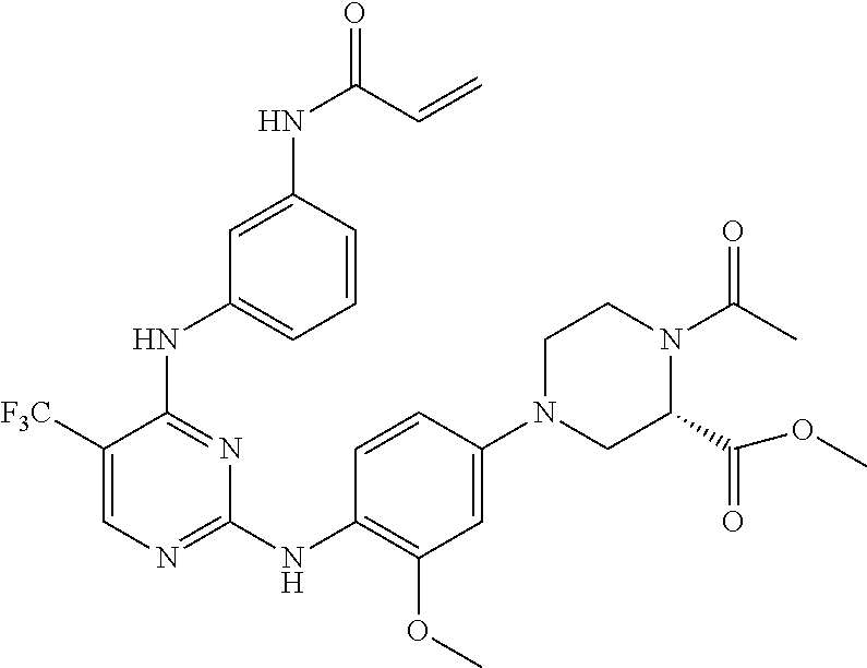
C1(C(=O)OC)N(C(=O)C)CCN(C2=CC(OC)=C(NC3=NC=C([F3C])C(NC4=CC=CC(NC(=O)C=C)=C4)=N3)C=C2)C1
